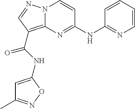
N(C1=NC2=C(C(=O)NC3=CC(C)=NO3)C=NN2C=C1)C1=NC=CC=C1
